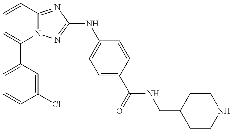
C1=C(C2=CC=CC3=NC(NC4=CC=C(C(=O)NCC5CCNCC5)C=C4)=NN23)C=C(Cl)C=C1
